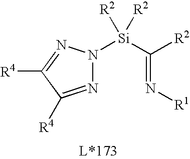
N(=C([Si]([R2])([R2])N1N=C([R4])C([R4])=N1)[R2])[R1]
